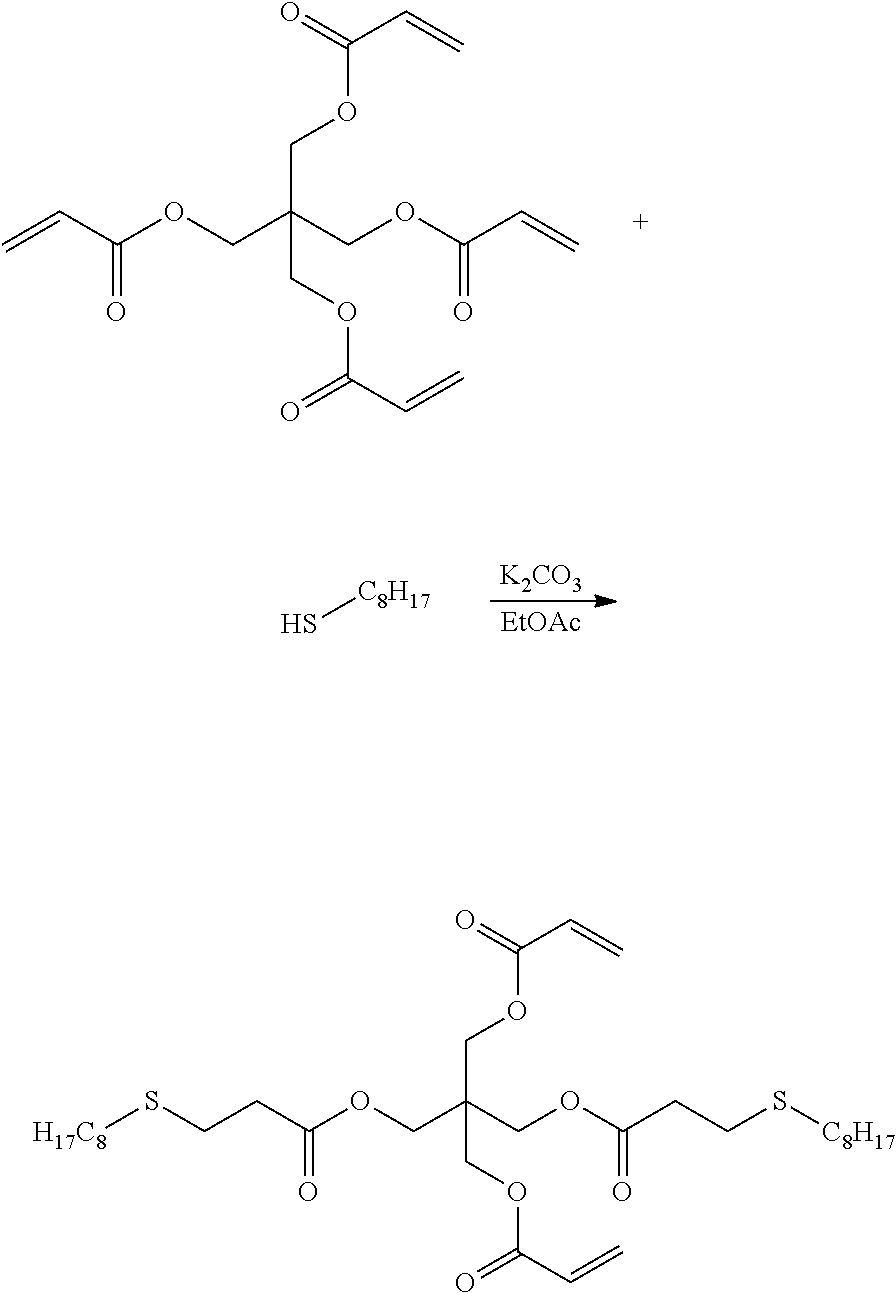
C=CC(OCC(COC(C=C)=O)(COC(C=C)=O)COC(C=C)=O)=O.[K2CO3].[EtOAc].S[C8H17].C(C(COC(CCS[C8H17])=O)(COC(C=C)=O)COC(C=C)=O)OC(CCS[H17C8])=O
